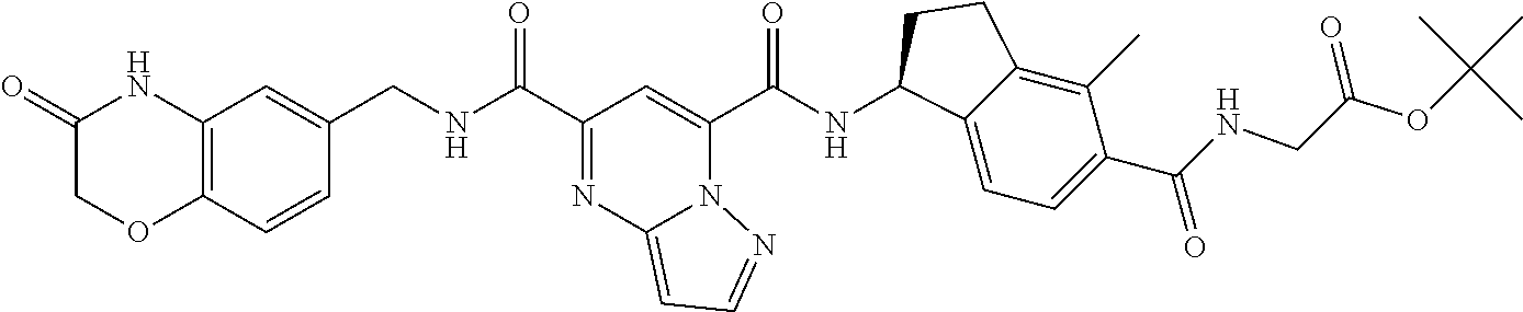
C12=C(C=CC(CNC(=O)C3=NC4=CC=NN4C(C(NC4C5=CC=C(C(NCC(OC(C)(C)C)=O)=O)C(C)=C5CC4)=O)=C3)=C1)OCC(=O)N2
